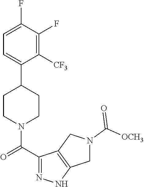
C1=C(F)C(F)=C([CF3])C(C2CCN(C(C3=NNC4=C3CN(C([OCH3])=O)C4)=O)CC2)=C1
